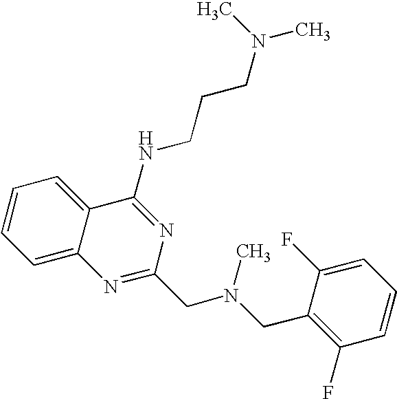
C1=C2C(=CC=C1)C(NCCCN(C)C)=NC(CN(CC1=C(F)C=CC=C1F)C)=N2
